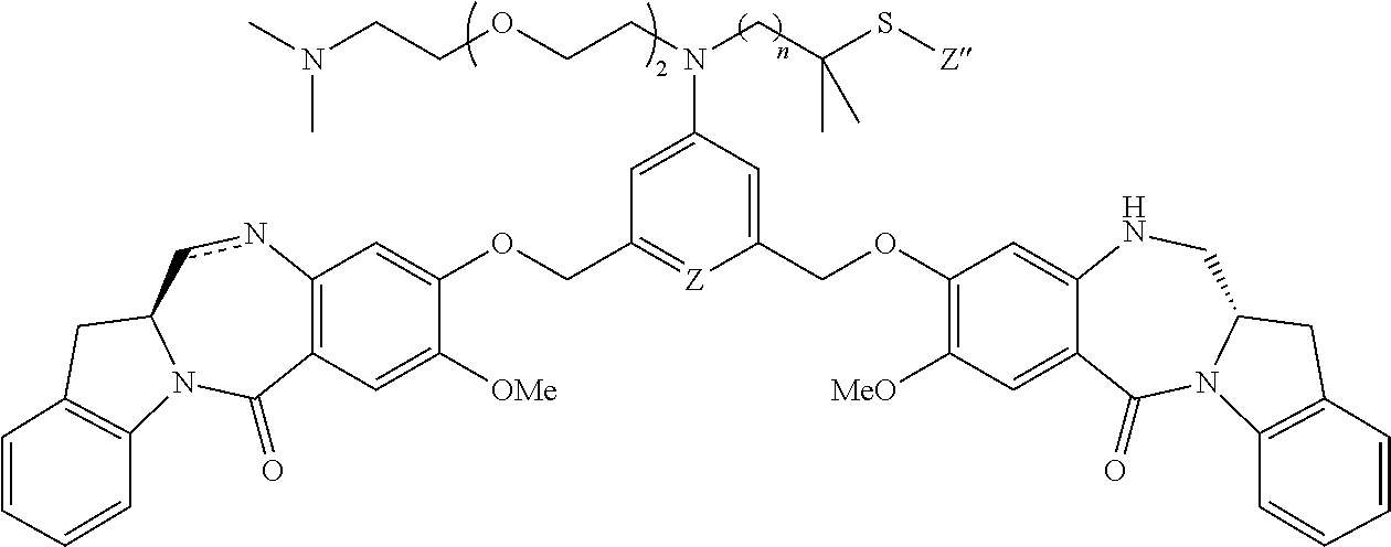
C12=C(C=C([OMe])C(OCC3=[Z]C(COC4=C([MeO])C=C5C(=C4)NCC4N(C5=O)C5=C(C4)C=CC=C5)=CC(N(CC(S[Z])(C)C)CCOCCN(C)C)=C3)=C1)C(=O)N1C(cn2)CC2=C1C=CC=C2
